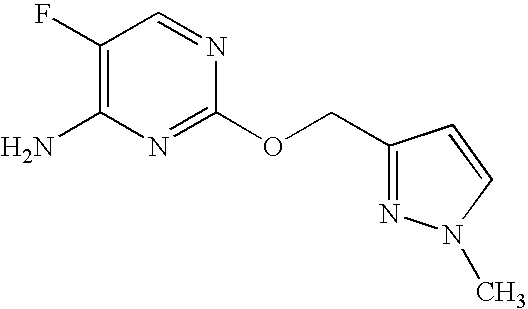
C1(F)=C(N)N=C(OCC2=NN(C)C=C2)N=C1
